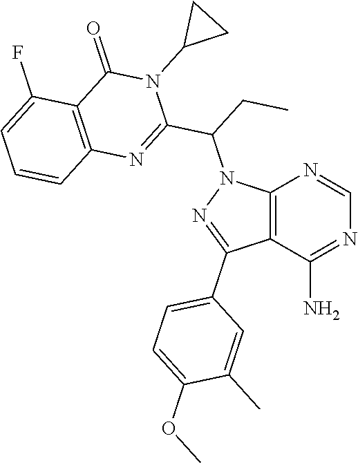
C12=C(C(N)=NC=N1)C(C1=CC=C(OC)C(C)=C1)=NN2C(C1=NC2=C(C(=O)N1C1CC1)C(F)=CC=C2)CC
